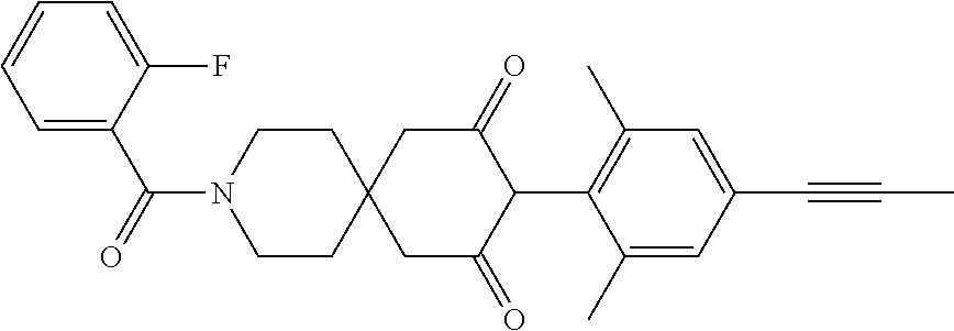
C1CN(C(=O)C2=CC=CC=C2F)CCC12CC(=O)C(C1=C(C)C=C(C#CC)C=C1C)C(=O)C2
